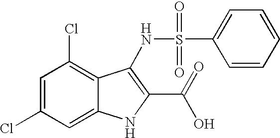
C12=CC(Cl)=CC(Cl)=C1C(NS(=O)(=O)C1=CC=CC=C1)=C(C(=O)O)N2
